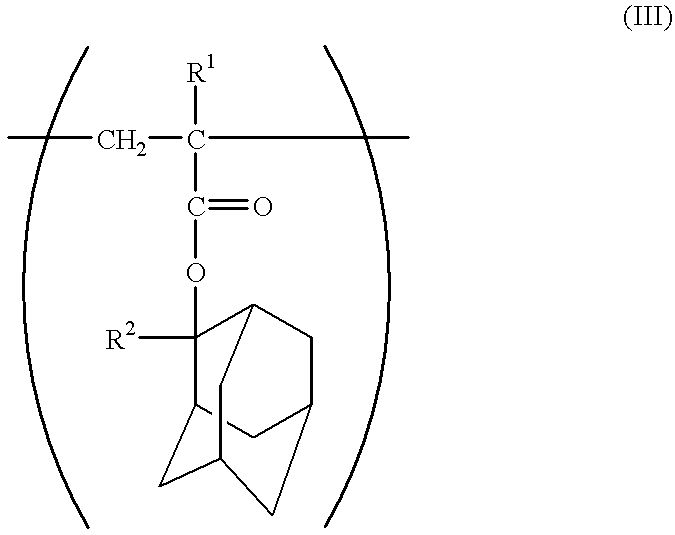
C(C(C)([R1])C(=O)OC1([R2])C2CC3CC(CC1C3)C2)C
